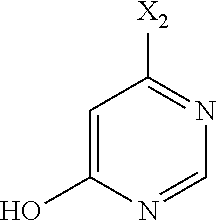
C1=C(O)N=CN=C1[X2]
